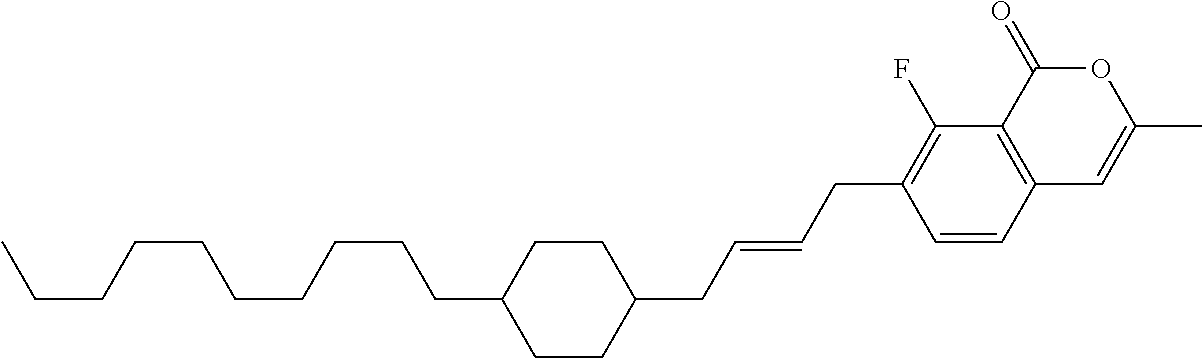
C1=CC2=C(C(F)=C1CC=CCC1CCC(CCCCCCCCCC)CC1)C(=O)OC(C)=C2
